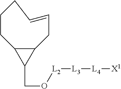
C1(CO[L2][L3][L4][X1])C2CC=CCCCC12
